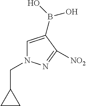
C1CC1CN1C=C(B(O)O)C([NO2])=N1
